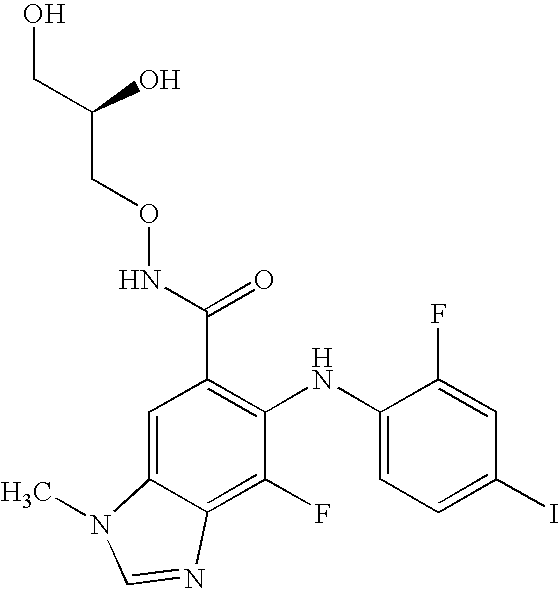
C1(C(NOCC(CO)O)=O)=C(NC2=CC=C(I)C=C2F)C(F)=C2C(=C1)N(C)C=N2
